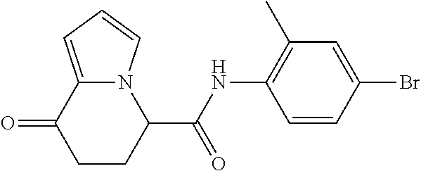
N12C(=CC=C1)C(=O)CCC2C(NC1=C(C)C=C(Br)C=C1)=O
